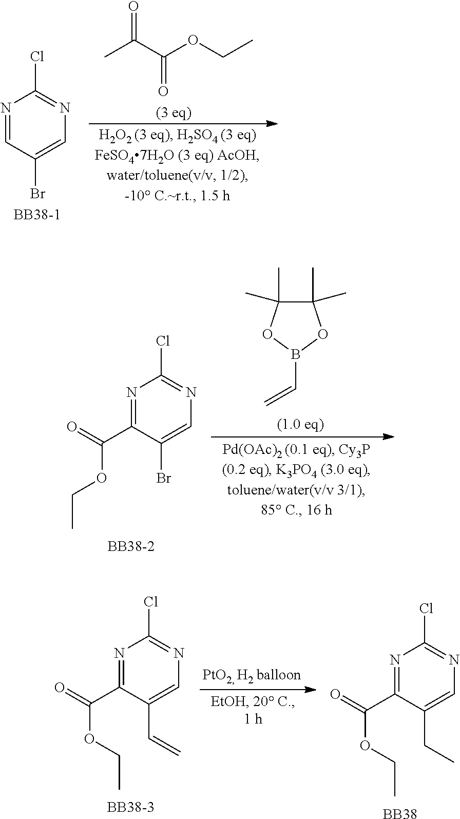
CC(C(OCC)=O)=O.N1=CC(Br)=CN=C1Cl.[BB38-1].B1(C=C)OC(C)(C)C(C)(C)O1.N1=C(C(=O)OCC)C(Br)=CN=C1Cl.[BB38-2].N1=C(C(=O)OCC)C(C=C)=CN=C1Cl.[BB38-3].N1=C(C(=O)OCC)C(CC)=CN=C1Cl.[BB38]
